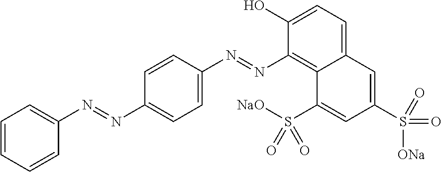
C1=CC=CC(N=NC2=CC=C(N=NC3=C4C(=CC=C3O)C=C(S(=O)(=O)[ONa])C=C4S([NaO])(=O)=O)C=C2)=C1
